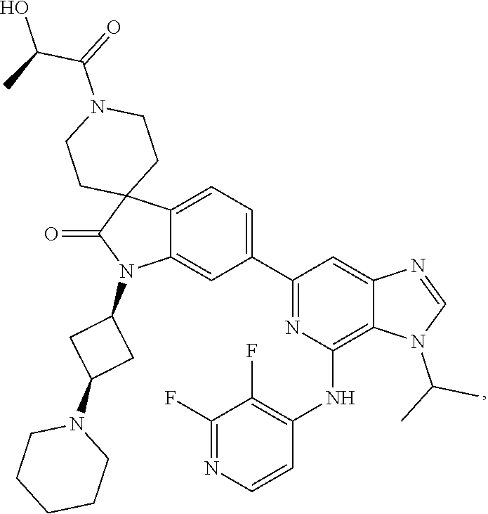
C1(F)=NC=CC(NC2=C3C(=CC(C4=CC=C5C(=C4)N(C4CC(N6CCCCC6)C4)C(=O)C54CCN(C(C(C)O)=O)CC4)=N2)N=CN3C(C)C)=C1F
